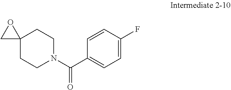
C12(CCN(C(C3=CC=C(F)C=C3)=O)CC1)OC2
